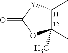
C1(C)(C)C(C)[Y]C(=O)O1
